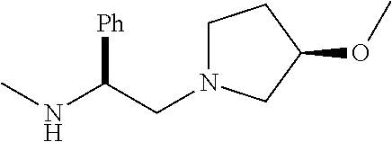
C1N(CC(NC)[Ph])CC(OC)C1
